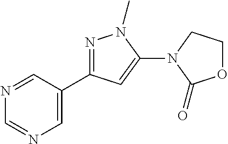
N1=C(C2=CN=CN=C2)C=C(N2C(=O)OCC2)N1C
